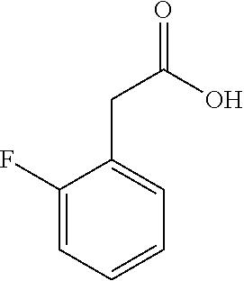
C1(CC(O)=O)=CC=CC=C1F
